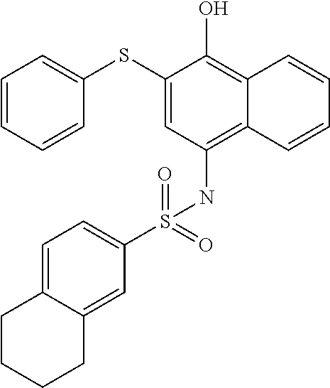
C1=CC=CC(SC2=CC(NS(C3=CC=C4C(=C3)CCCC4)(=O)=O)=C3C(=C2O)C=CC=C3)=C1
